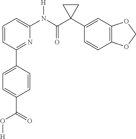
C1=CC(C2=CC=C(C(=O)O[H])C=C2)=NC(N(C(C2(C3=CC4=C(C=C3)OCO4)CC2)=O)[H])=C1
